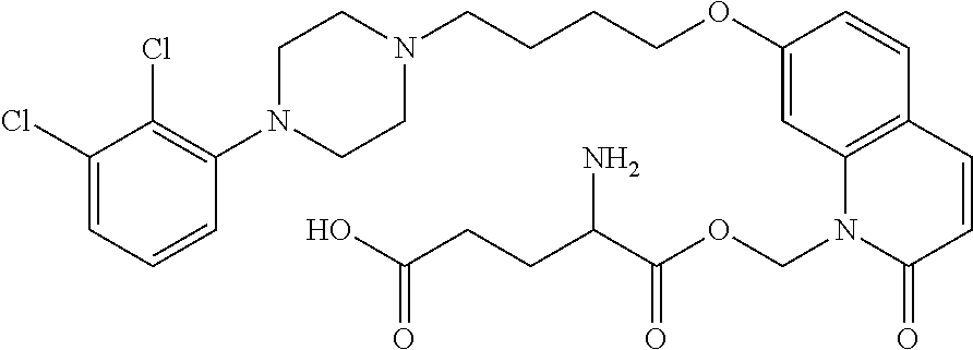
C1(Cl)=CC=CC(N2CCN(CCCCOC3=CC4=C(C=C3)C=CC(=O)N4COC(=O)C(CCC(O)=O)N)CC2)=C1Cl
